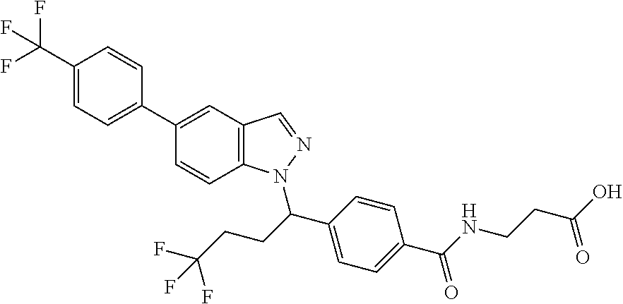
C12=C(C=C(C3=CC=C(C(F)(F)F)C=C3)C=C1)C=NN2C(CCC(F)(F)F)C1=CC=C(C(NCCC(O)=O)=O)C=C1
